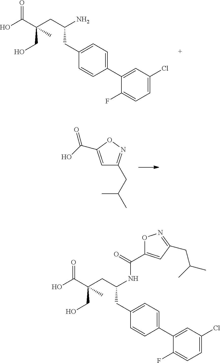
C1(F)=CC=C(Cl)C=C1C1=CC=C(CC(CC(C(O)=O)(CO)C)N)C=C1.C1=C(C(O)=O)ON=C1CC(C)C.N(C(C1=CC(CC(C)C)=NO1)=O)C(CC1=CC=C(C2=CC(Cl)=CC=C2F)C=C1)CC(C(O)=O)(CO)C
